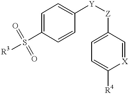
C1=C(S([R3])(=O)=O)C=CC([Y][Z]C2=CC=C([R4])[X]=C2)=C1
